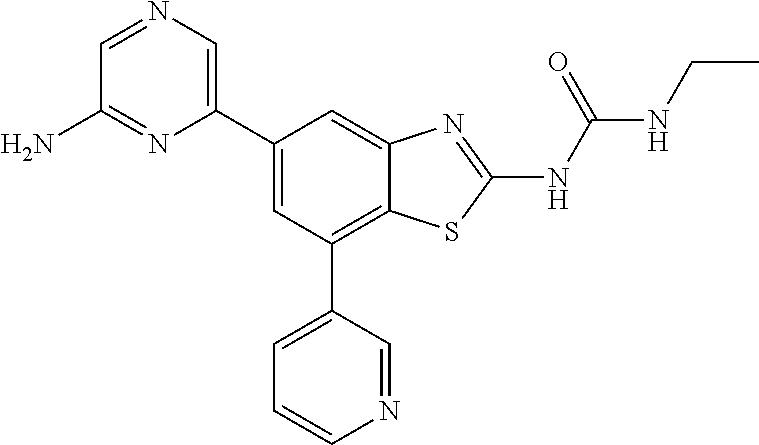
C1(C2=CC(C3=CC=CN=C3)=C3C(=C2)N=C(NC(NCC)=O)S3)=CN=CC(N)=N1
